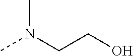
C(CN(C)C)O
